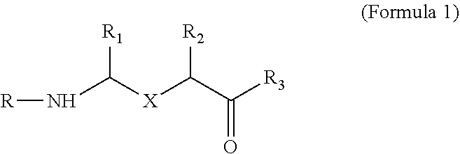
[R1]C([X]C(C(=O)[R3])[R2])N[R]
